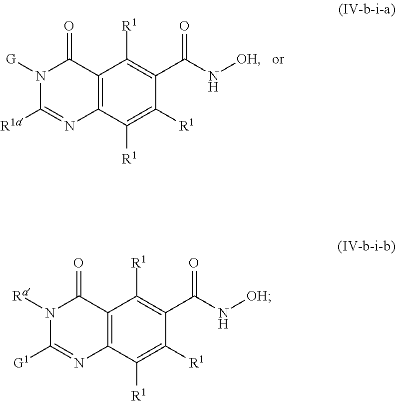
C12=C(C([R1])=C([R1])C(C(N[OH])=O)=C1[R1])N=C([R1a])N([G])C2=O.C12=C(C([R1])=C([R1])C(C(N[OH])=O)=C1[R1])N=C([G1])N([Ra])C2=O
